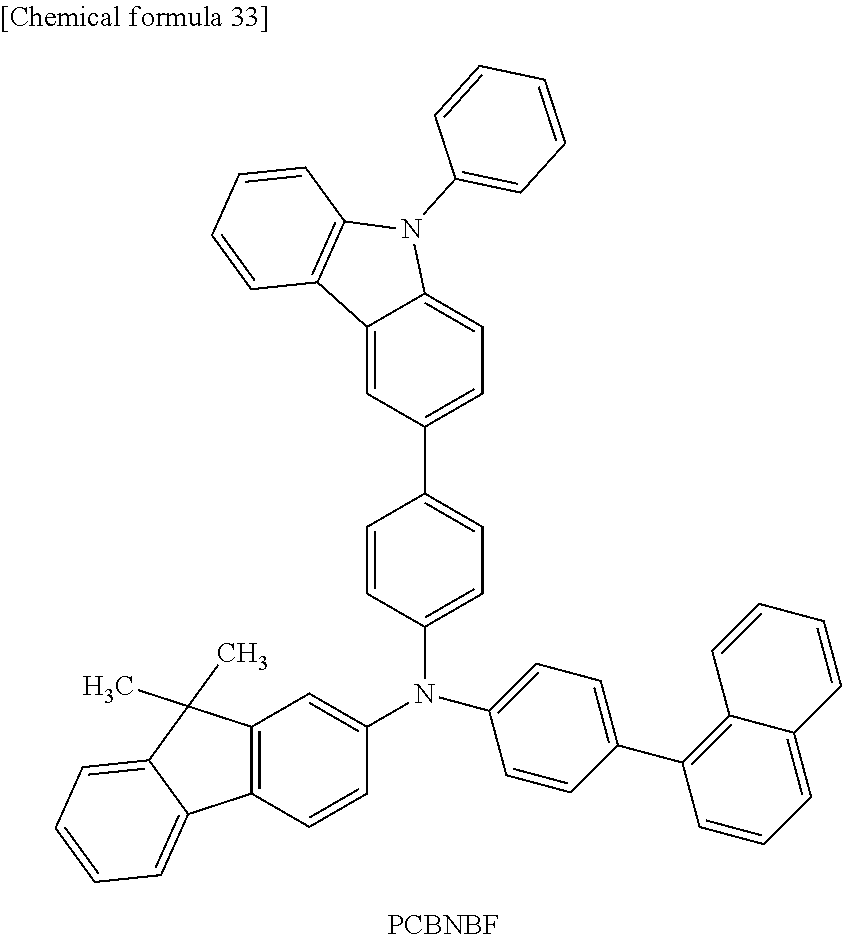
[PCBNBF].C12=CC(C3=CC=C(N(C4=CC5=C(C=C4)C4=CC=CC=C4C5(C)C)C4=CC=C(C5=C6C(=CC=C5)C=CC=C6)C=C4)C=C3)=CC=C1N(C1=CC=CC=C1)C1=C2C=CC=C1
